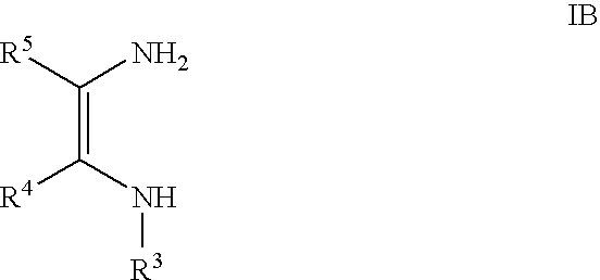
C(=C(N[R3])[R4])([R5])N
